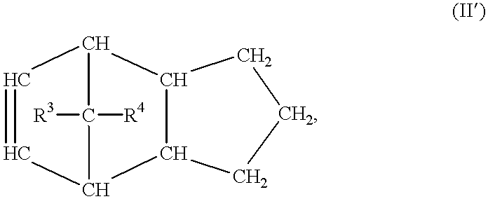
C1=CC2C3C(C1C2([R4])[R3])CCC3
